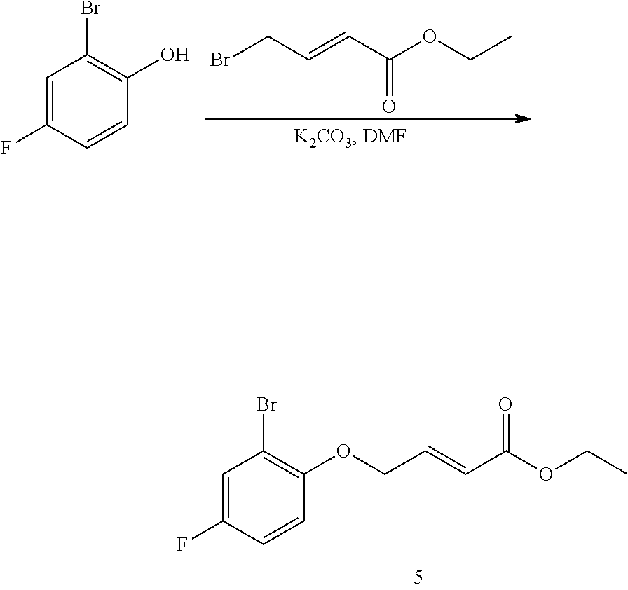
C1=C(F)C=CC(O)=C1Br.BrCC=CC(OCC)=O.C1=C(F)C=CC(OCC=CC(OCC)=O)=C1Br
